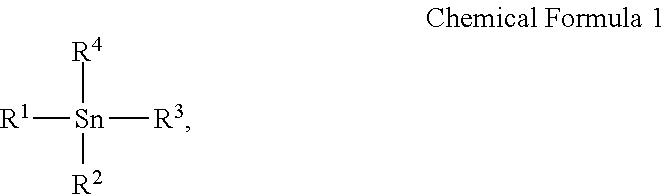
[R1][Sn]([R3])([R4])[R2]
